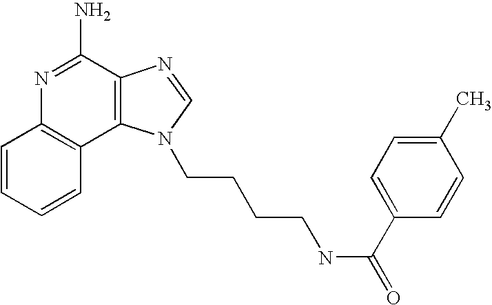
C1=CC=CC2=C1N=C(N)C1=C2N(CCCCNC(=O)C2=CC=C(C)C=C2)C=N1
